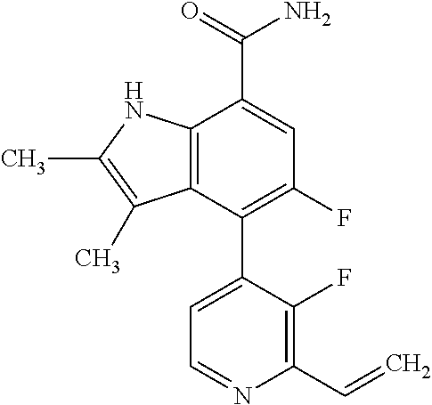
C12=C(NC(C)=C1C)C(C(=O)N)=CC(F)=C2C1=CC=NC(C=C)=C1F
